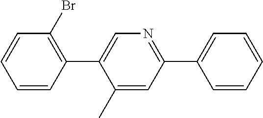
C1(C)=CC(C2=CC=CC=C2)=NC=C1C1=C(Br)C=CC=C1
